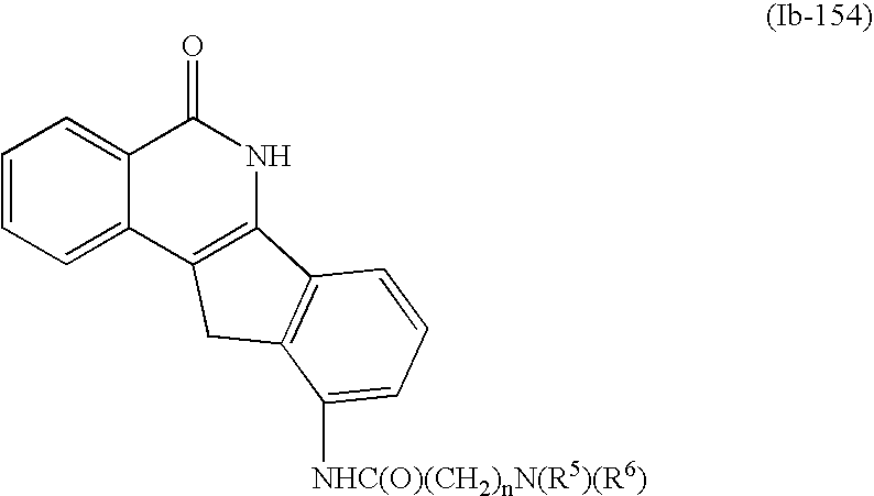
C1=CC=C2C(=C1)C(=O)NC1=C2CC2=C1C=CC=C2[NHC(O)(CH2)nN(R5)(R6)]
